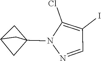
C1=NN(C23CC(C2)C3)C(Cl)=C1I
